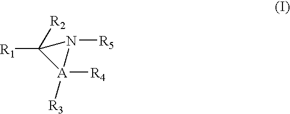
[R1]C1([R2])[A]([R4])([R3])N1[R5]
